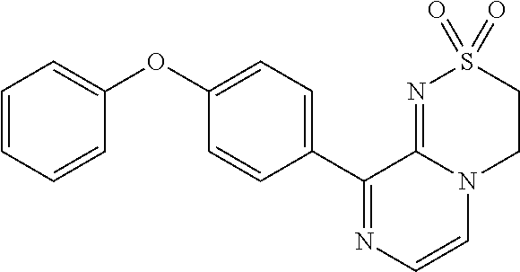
C1(OC2=CC=CC=C2)=CC=C(C2=NC=CN3C2=NS(=O)(=O)CC3)C=C1
